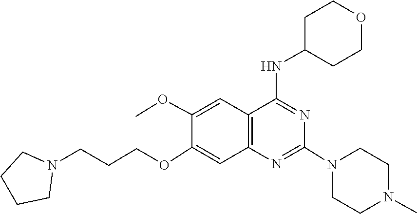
N1(C2=NC3=C(C=C(OC)C(OCCCN4CCCC4)=C3)C(NC3CCOCC3)=N2)CCN(C)CC1
